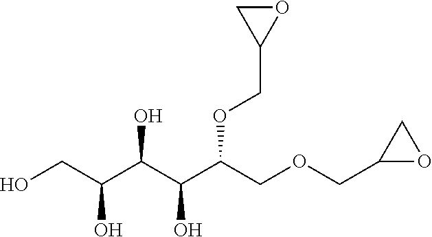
OCC(C(C(C(COCC1OC1)OCC1OC1)O)O)O
